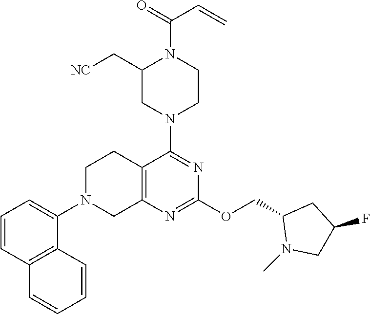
C12=C(N=C(OCC3N(C)CC(F)C3)N=C1N1CCN(C(=O)C=C)C(C[NC])C1)CN(C1=CC=CC3=C1C=CC=C3)CC2
